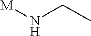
[M]NCC
